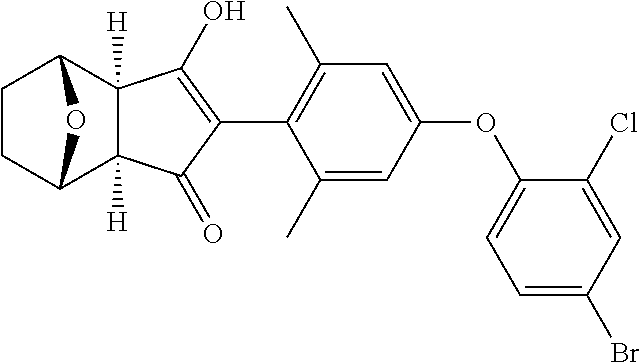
C1CC2C3([H])C([H])(C1O2)C(O)=C(C1=C(C)C=C(OC2=CC=C(Br)C=C2Cl)C=C1C)C3=O
